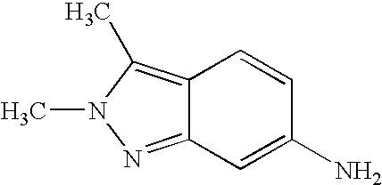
C12=NN(C)C(C)=C1C=CC(N)=C2
